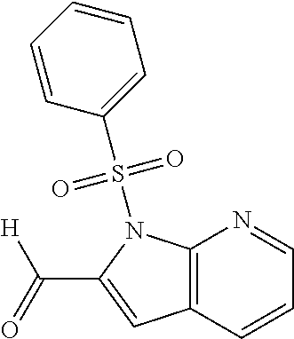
C12=C(N(S(=O)(=O)C3=CC=CC=C3)C(C([H])=O)=C1)N=CC=C2
